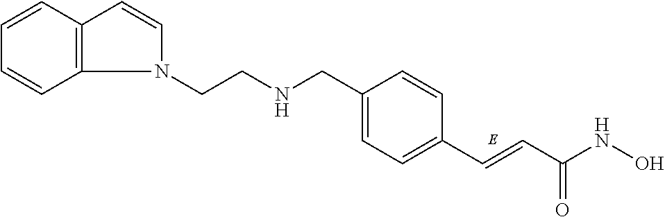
C1=C(CNCCN2C=CC3=C2C=CC=C3)C=CC(C=CC(NO)=O)=C1
